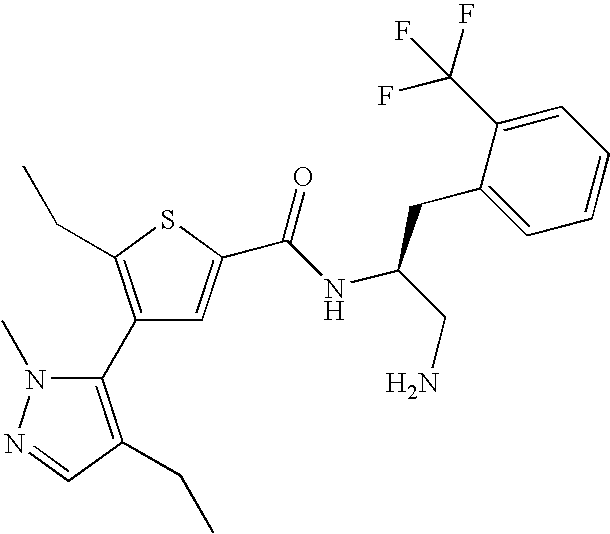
C1(C2=C(CC)C=NN2C)=C(CC)SC(C(NC(CN)CC2=CC=CC=C2C(F)(F)F)=O)=C1
